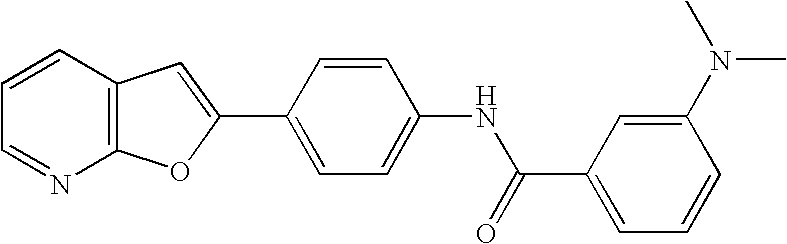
C12=C(C=CC=N1)C=C(C1=CC=C(NC(C3=CC=CC(N(C)C)=C3)=O)C=C1)O2
